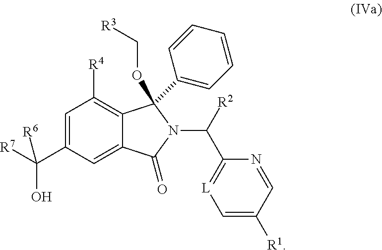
C1(C([R7])(O)[R6])=CC([R4])=C2C(=C1)C(=O)N(C(C1=[L]C=C([R1])C=N1)[R2])C2(C1=CC=CC=C1)OC[R3]
